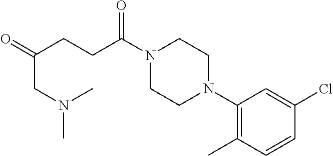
C(CC(=O)CN(C)C)C(=O)N1CCN(C2=C(C)C=CC(Cl)=C2)CC1
